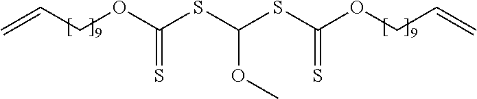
C(COC(SC(SC(OCC=C)=S)OC)=S)=C
